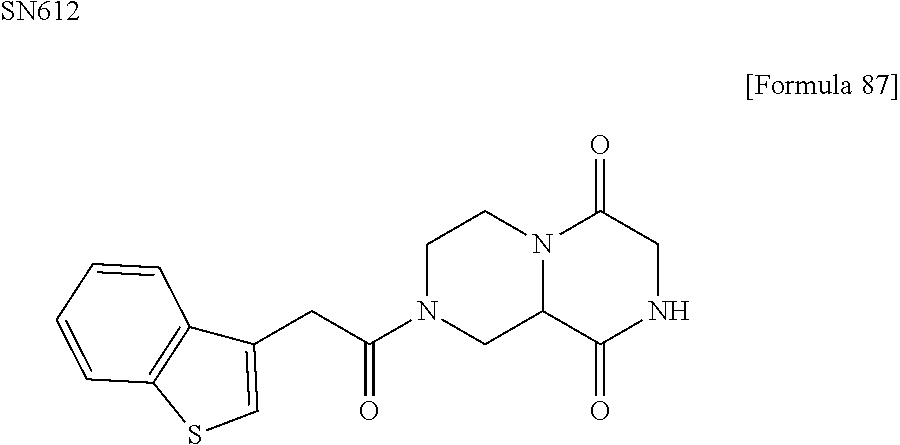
[SN612].C1N(C(CC2=CSC3=C2C=CC=C3)=O)CC2N(C1)C(=O)CNC2=O
